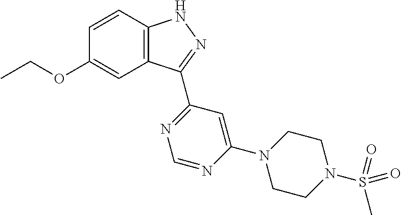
C12=C(C=CC(OCC)=C1)NN=C2C1=NC=NC(N2CCN(S(=O)(C)=O)CC2)=C1
